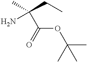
C(OC(C)(C)C)(=O)C(C)(CC)N
